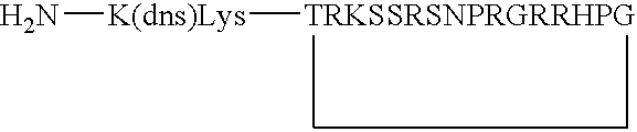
N[K(dns)Lys][TRKSSRSNPRGRRHPG]
